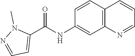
C12=C(C=C(NC(C3=CC=NN3C)=O)C=C1)N=CC=C2
